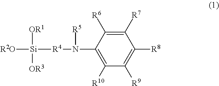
[R2O][Si]([OR3])([OR1])[R4]N([R5])C1=C([R10])C([R9])=C([R8])C([R7])=C1[R6]
